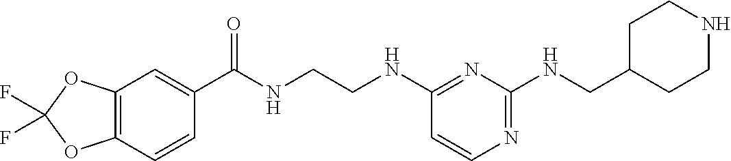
C1(C(NCCNC2=NC(NCC3CCNCC3)=NC=C2)=O)=CC2=C(C=C1)OC(F)(F)O2
